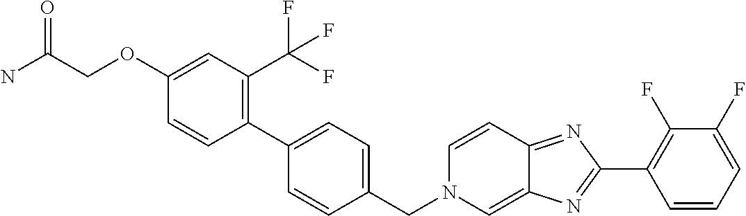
C1(OCC(N)=O)=CC(C(F)(F)F)=C(C2=CC=C(CN3C=C4C(=NC(C5=C(F)C(F)=CC=C5)=N4)C=C3)C=C2)C=C1
